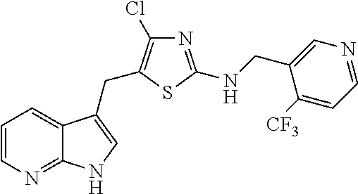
C1=CN=C2C(=C1)C(CC1=C(Cl)N=C(NCC3=CN=CC=C3[CF3])S1)=CN2
